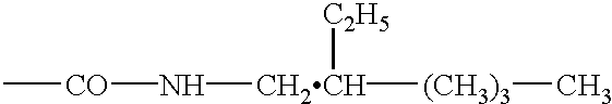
C[CO]N[CH2CH]([C2H5])[(CH3)3]C
